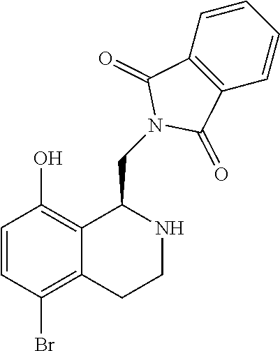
C1=CC(Br)=C2C(=C1O)C(CN1C(=O)C3=C(C1=O)C=CC=C3)NCC2
